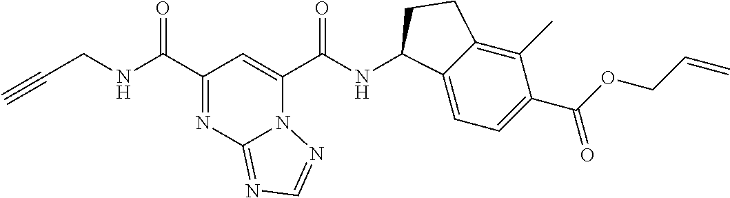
N12C(C(NC3C4=CC=C(C(OCC=C)=O)C(C)=C4CC3)=O)=CC(C(NCC#C)=O)=NC1=NC=N2
